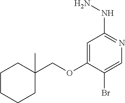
C1CCCC(C)(COC2=CC(NN)=NC=C2Br)C1
